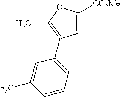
C1=C([CO2Me])OC(C)=C1C1=CC=CC([F3C])=C1
